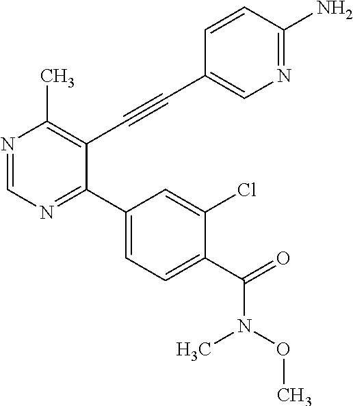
N1=CN=C(C2=CC=C(C(=O)N(C)OC)C(Cl)=C2)C(C#CC2=CN=C(N)C=C2)=C1C
